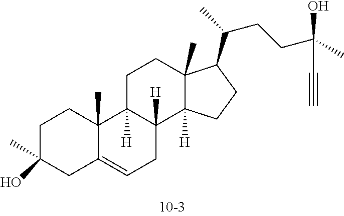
C1C(C)(O)CC2=CCC3([H])C([H])(C2(C)C1)CCC1(C)C3([H])CCC1C(CCC(C)(C#C)O)C
